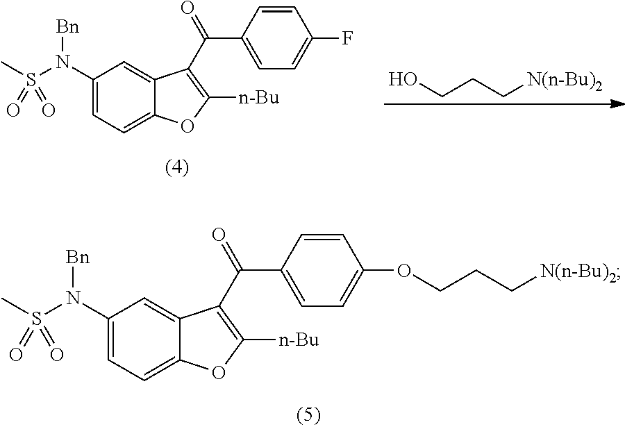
C1(N(S(C)(=O)=O)[Bn])=CC=C2C(=C1)C(C(C1=CC=C(OCCC[N(n-Bu)2])C=C1)=O)=C([n-Bu])O2.OCCC[N(n-Bu)2].C1(N(S(C)(=O)=O)[Bn])=CC=C2C(=C1)C(C(C1=CC=C(F)C=C1)=O)=C([n-Bu])O2
